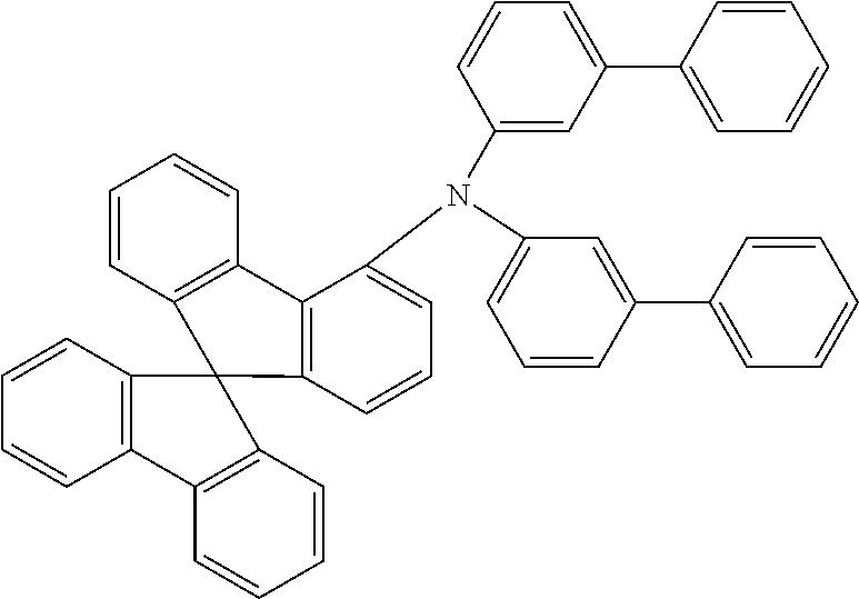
C1=CC=C(N(C2=CC=CC3=C2C2=C(C=CC=C2)C32C3=C(C=CC=C3)C3=C2C=CC=C3)C2=CC(C3=CC=CC=C3)=CC=C2)C=C1C1=CC=CC=C1
